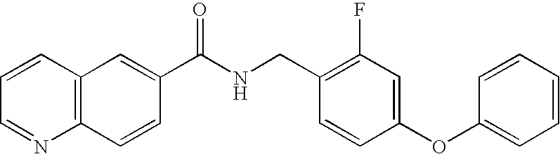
C1=CC=NC2=C1C=C(C(NCC1=C(F)C=C(OC3=CC=CC=C3)C=C1)=O)C=C2
